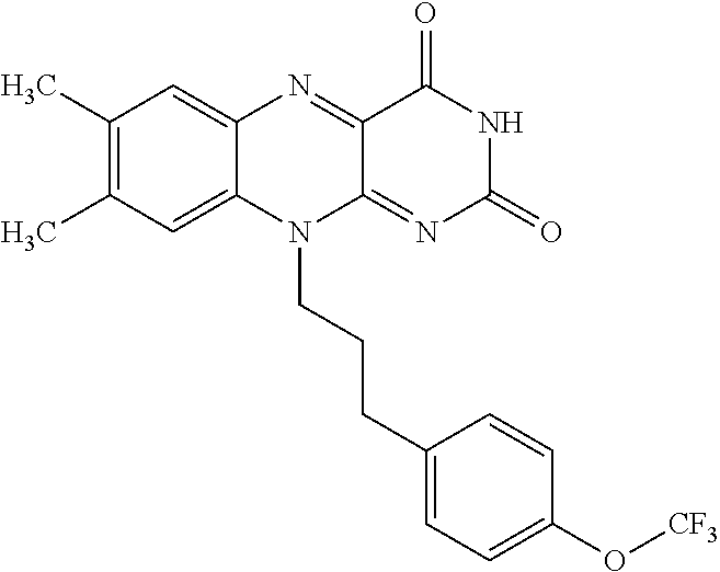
C1(C)=C(C)C=C2C(=C1)N=C1C(=NC(=O)NC1=O)N2CCCC1=CC=C(O[CF3])C=C1
